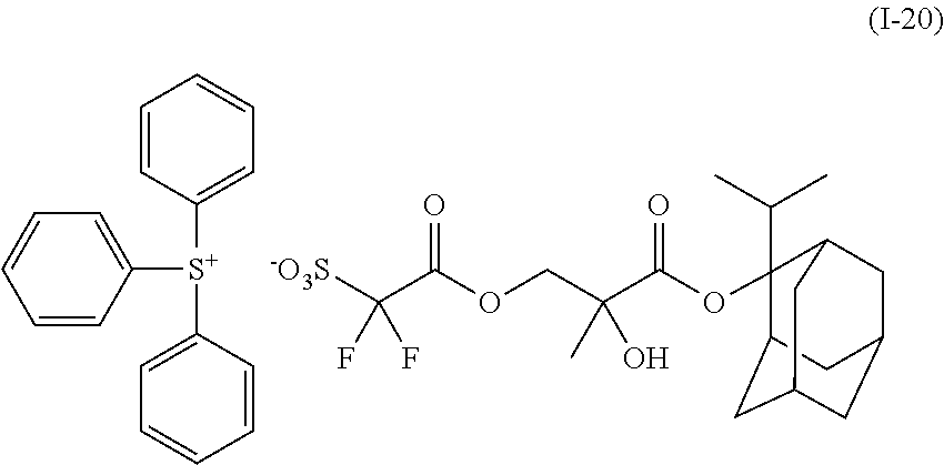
C1=CC([S+](C2=CC=CC=C2)C2=CC=CC=C2)=CC=C1.[-O3S]C(C(OCC(C(OC1(C(C)C)C2CC3CC(CC1C3)C2)=O)(C)O)=O)(F)F
